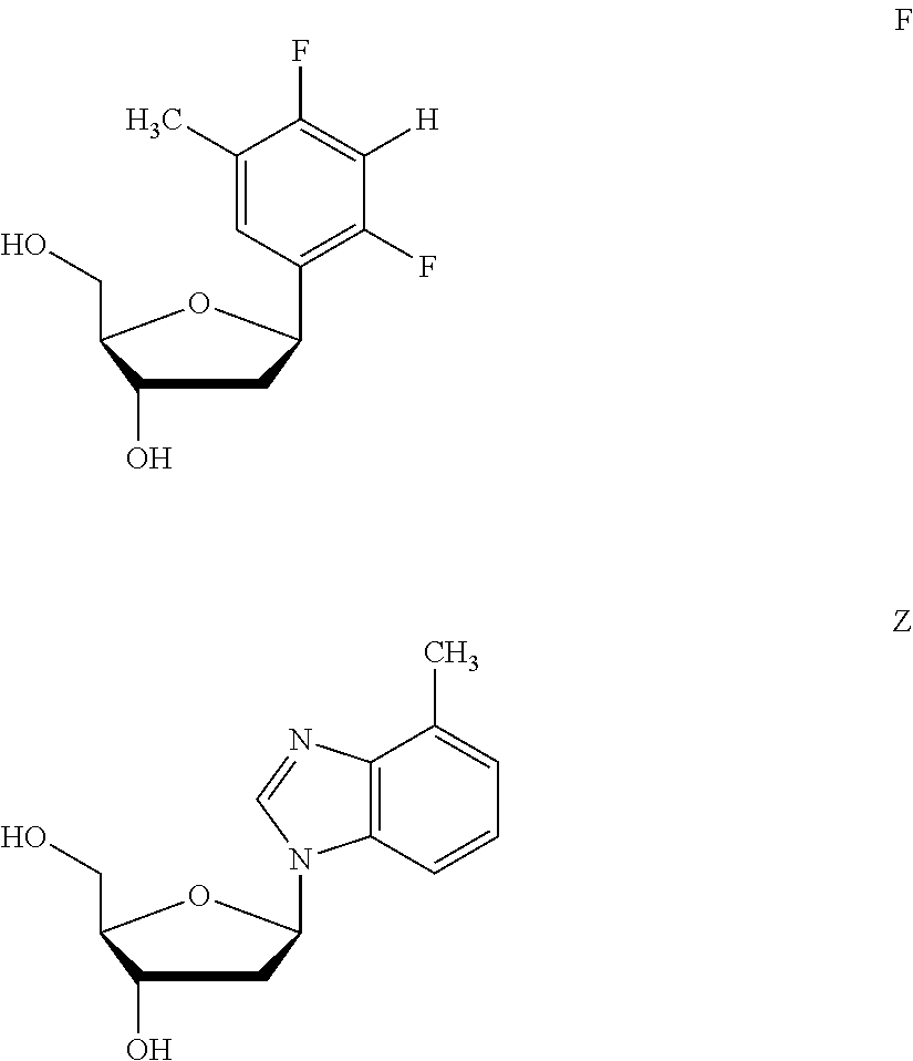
C1(O)CC(C2=C(F)C([H])=C(F)C(C)=C2)OC1CO.C1=C(C)C2=C(C=C1)N(C1CC(O)C(CO)O1)C=N2
